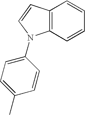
C12=C(C=CC=C1)N(C1=CC=C(C)C=C1)C=C2
